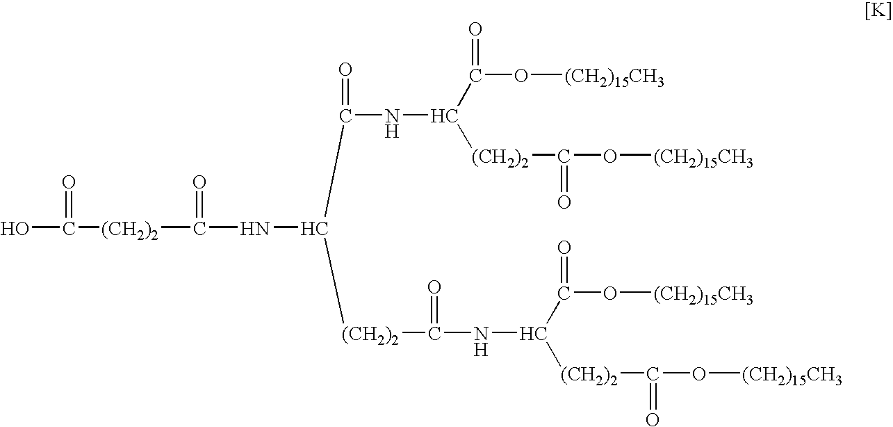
C(NC(C(O[(CH2)15CH3])=O)[(CH2)2]C(O[(CH2)15CH3])=O)(=O)C(NC([(CH2)2]C(O)=O)=O)[(CH2)2]C(NC(C(O[(CH2)15CH3])=O)[(CH2)2]C(O[(CH2)15CH3])=O)=O
